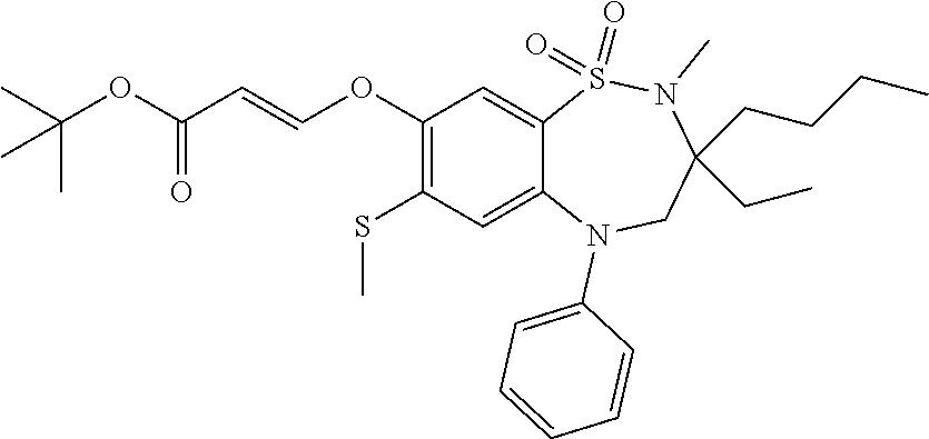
CN1C(CCCC)(CC)CN(C2=CC=CC=C2)C2=CC(SC)=C(OC=CC(OC(C)(C)C)=O)C=C2S1(=O)=O
